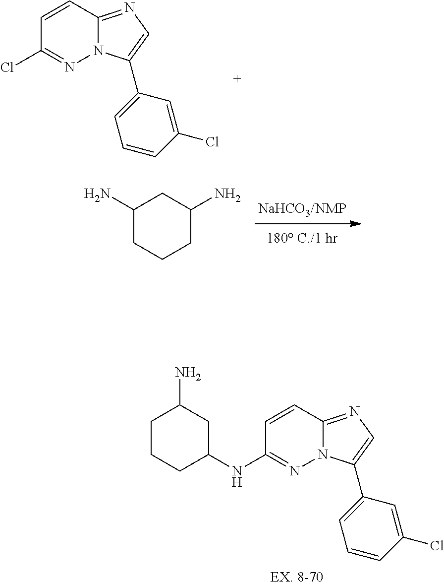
C1=CC(Cl)=NN2C1=NC=C2C1=CC=CC(Cl)=C1.C1(N)CCCC(N)C1.C1CCC(NC2=NN3C(=NC=C3C3=CC=CC(Cl)=C3)C=C2)CC1N
